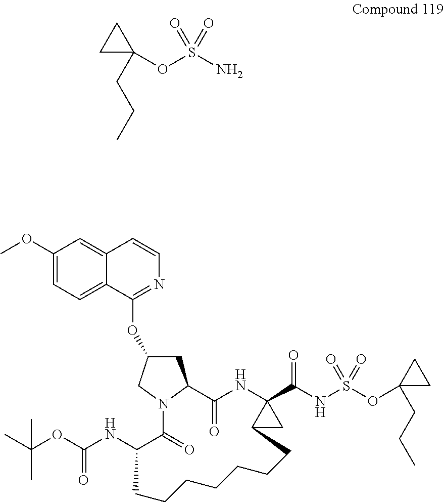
C1C(CCC)(OS(N)(=O)=O)C1.C1(OC)=CC=C2C(=C1)C=CN=C2OC1CC2C(=O)NC3(C(NS(OC4(CCC)CC4)(=O)=O)=O)CC3CCCCCCCC(NC(=O)OC(C)(C)C)C(=O)N2C1
